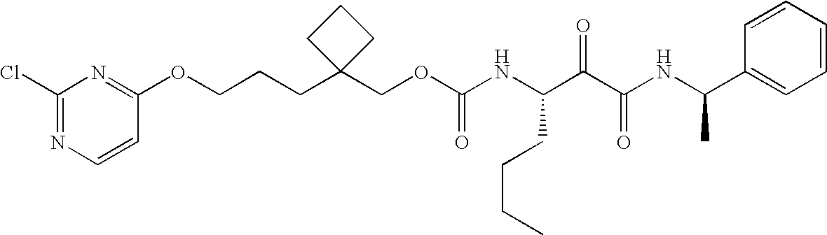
C(CC1(COC(NC(C(C(NC(C2=CC=CC=C2)C)=O)=O)CCCC)=O)CCC1)COC1=NC(Cl)=NC=C1
